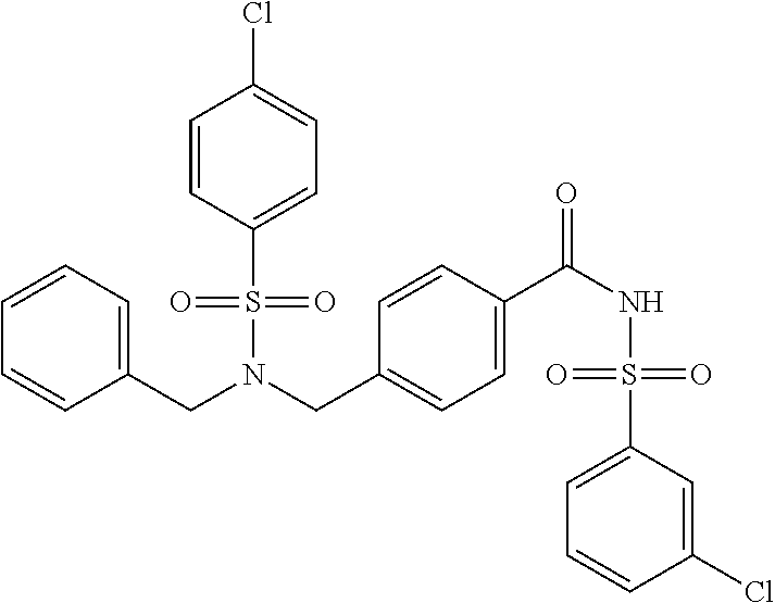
C(N(CC1=CC=C(C(NS(C2=CC=CC(Cl)=C2)(=O)=O)=O)C=C1)S(=O)(=O)C1=CC=C(Cl)C=C1)C1=CC=CC=C1
